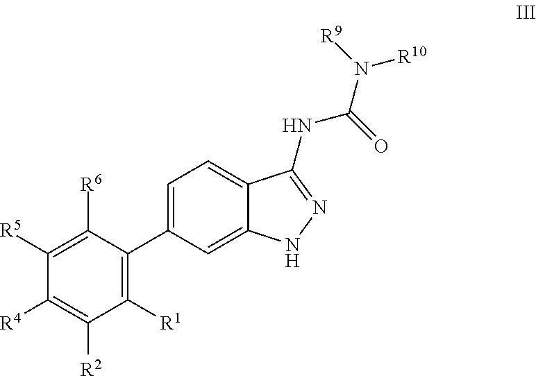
C1([R5])=C([R6])C(C2=CC=C3C(=C2)NN=C3NC(N([R10])[R9])=O)=C([R1])C([R2])=C1[R4]
